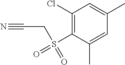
C1(Cl)=C(S(=O)(=O)CC#N)C(C)=CC(C)=C1
